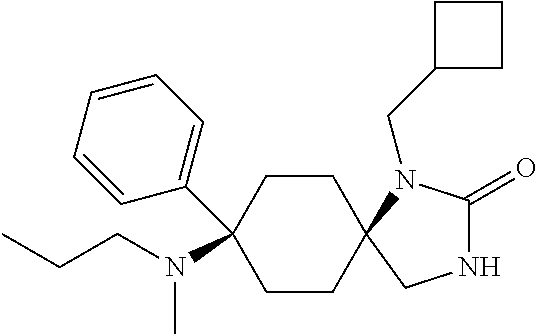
C1(=O)NCC2(N1CC1CCC1)CCC(N(CCC)C)(C1=CC=CC=C1)CC2
